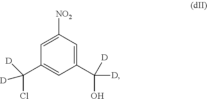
C1=C([NO2])C=C(C([D])(O)[D])C=C1C([D])(Cl)[D]
